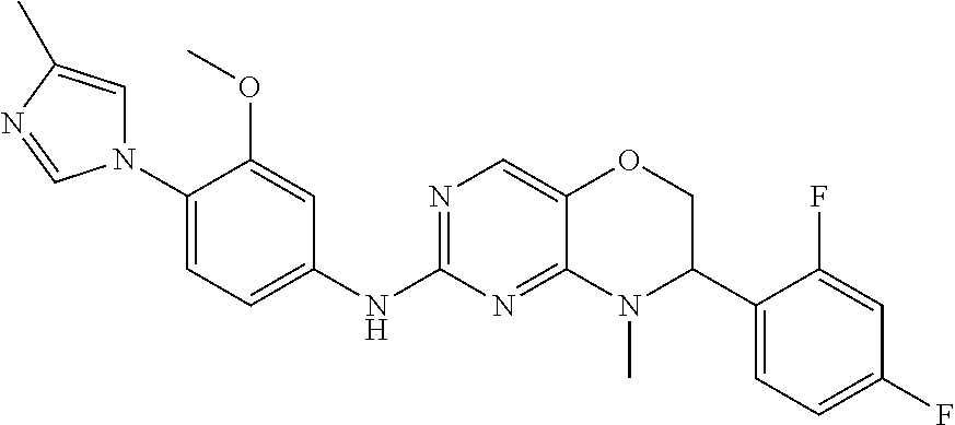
N1(C2=CC=C(NC3=NC=C4C(=N3)N(C)C(C3=CC=C(F)C=C3F)CO4)C=C2OC)C=C(C)N=C1
